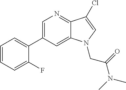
C1=C(C2=CC=CC=C2F)C=C2C(=N1)C(Cl)=CN2CC(N(C)C)=O
